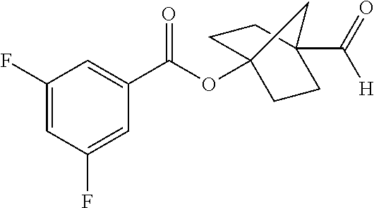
C1(F)=CC(F)=CC(C(OC23CCC(C(=O)[H])(CC2)C3)=O)=C1
